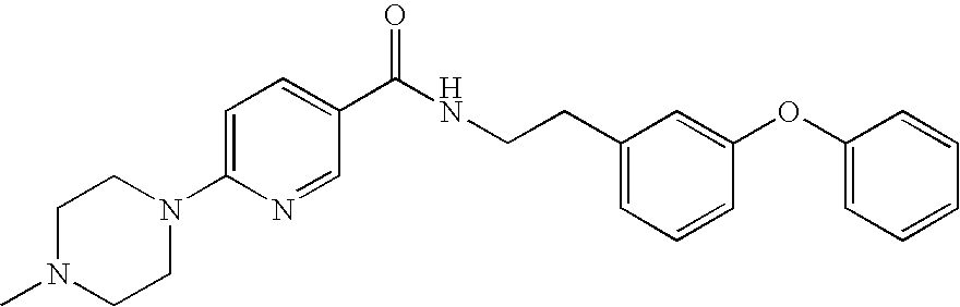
C1N(C)CCN(C2=CC=C(C(NCCC3=CC=CC(OC4=CC=CC=C4)=C3)=O)C=N2)C1
